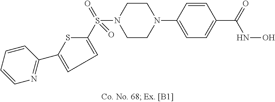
N1(C2=CC=C(C(=O)NO)C=C2)CCN(S(C2=CC=C(C3=NC=CC=C3)S2)(=O)=O)CC1
